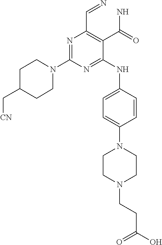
N1=C(N2CCC(C[CN])CC2)N=C(NC2=CC=C(N3CCN(CCC(O)=O)CC3)C=C2)C(C(N)=O)=C1C=N
